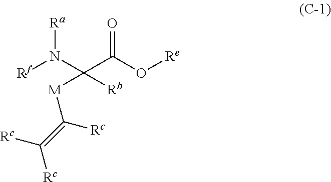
[Rf]N(C(C(O[Re])=O)([M]C(=C([Rc])[Rc])[Rc])[Rb])[Ra]
